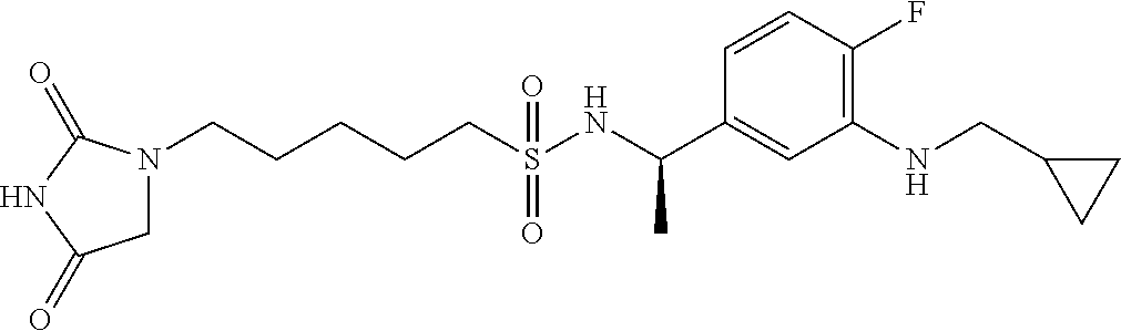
N1(CCCCCS(NC(C2=CC(NCC3CC3)=C(F)C=C2)C)(=O)=O)CC(=O)NC1=O
